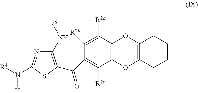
C12=C(C([R2a])=C([R2b])C(C(=O)C3=C(N[R5])N=C(N([R4])[H])S3)=C1[R2c])OC1=C(O2)CCCC1
